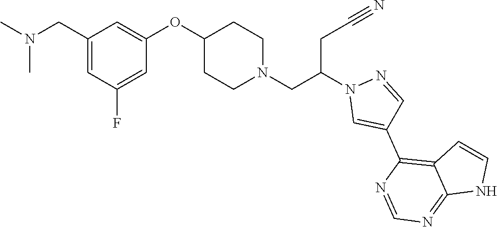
C1(CN(C)C)=CC(F)=CC(OC2CCN(CC(CC#N)N3C=C(C4=C5C(=NC=N4)NC=C5)C=N3)CC2)=C1
